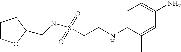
C1COC(CNS(CCNC2=CC=C(N)C=C2C)(=O)=O)C1
